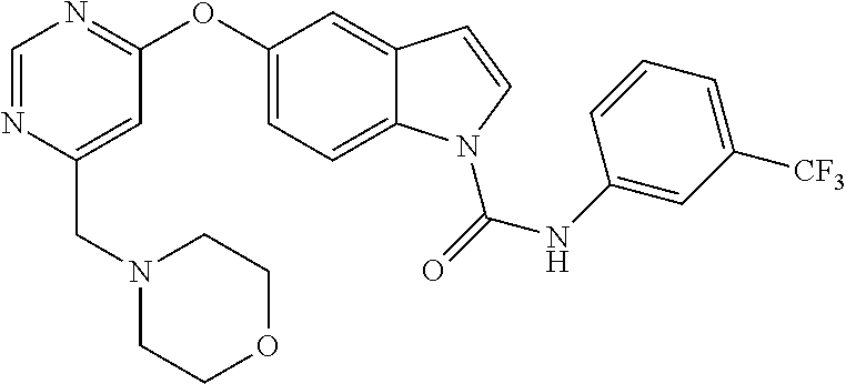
C(C1=CC(OC2=CC=C3C(=C2)C=CN3C(=O)NC2=CC([CF3])=CC=C2)=NC=N1)N1CCOCC1
